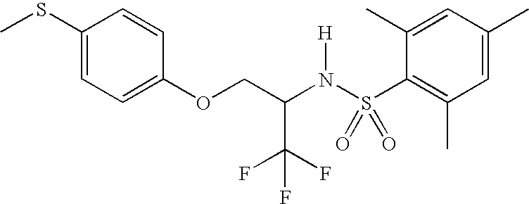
C1(SC)=CC=C(OCC(N(S(C2=C(C)C=C(C)C=C2C)(=O)=O)[H])C(F)(F)F)C=C1
